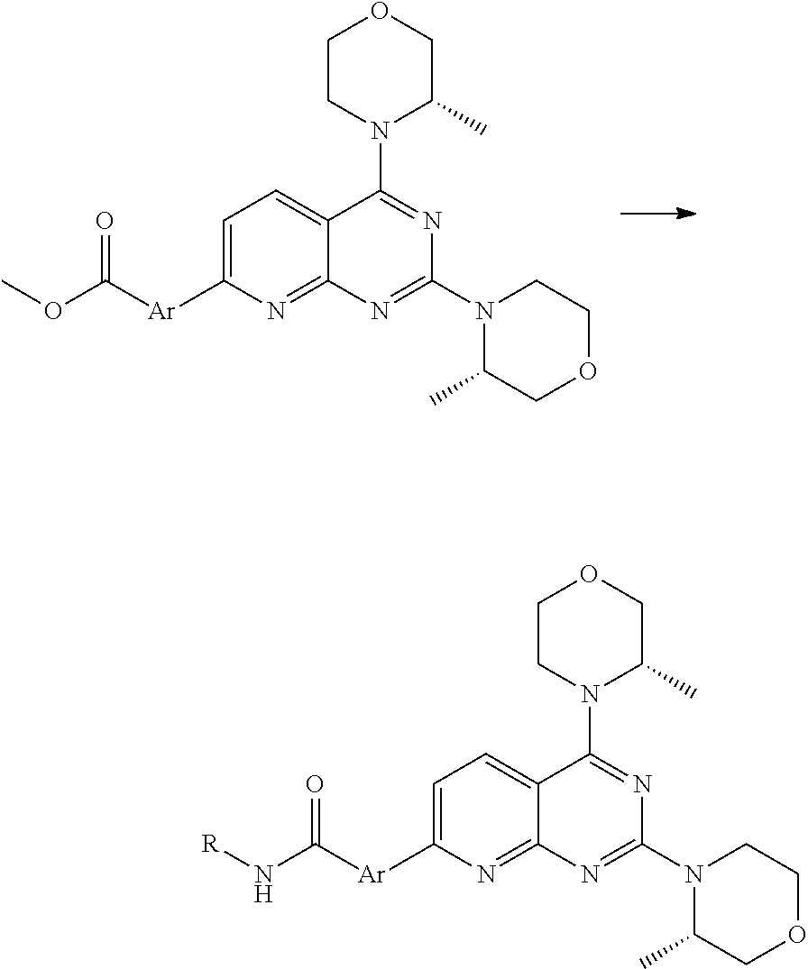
C1CN(C2=NC(N3C(C)COCC3)=NC3=NC([Ar]C(OC)=O)=CC=C23)C(C)CO1.C1CN(C2=NC(N3C(C)COCC3)=NC3=NC([Ar]C(N[R])=O)=CC=C23)C(C)CO1
